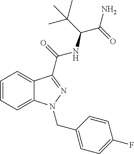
C1=CC=C2C(=C1)C(C(=O)NC(C(=O)N)C(C)(C)C)=NN2CC1=CC=C(F)C=C1
